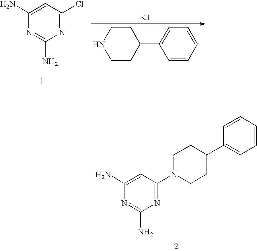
C1(N)=CC(N2CCC(C3=CC=CC=C3)CC2)=NC(N)=N1.C1(N)=CC(Cl)=NC(N)=N1.N1CCC(C2=CC=CC=C2)CC1.[KI]
